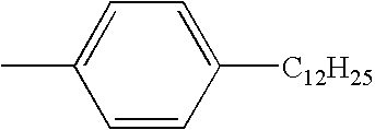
C1(C)=CC=C([C12H25])C=C1
